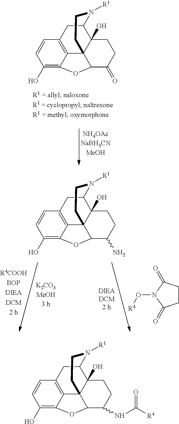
C1(O)=C2C3=C(C=C1)CC1C4(O)C3(C(C(NC([R4])=O)CC4)O2)CCN1[R1].C1(O)=C2C3=C(C=C1)CC1C4(O)C3(C(C(=O)CC4)O2)CCN1[R1].C1(O)=C2C3=C(C=C1)CC1C4(O)C3(C(C(N)CC4)O2)CCN1[R1].C1CC(=O)N(O[R4])C1=O
